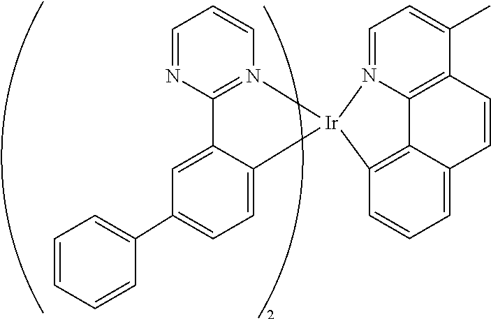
C1=CC=CC(C2=CC=C3C(=C2)C2=N(C=CC=N2)[Ir]32N3=CC=C(C)C4=C3C3=C2C=CC=C3C=C4)=C1
